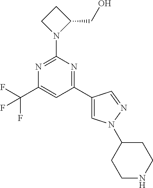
N1=C(N2C(CO)CC2)N=C(C2=CN(C3CCNCC3)N=C2)C=C1C(F)(F)F
